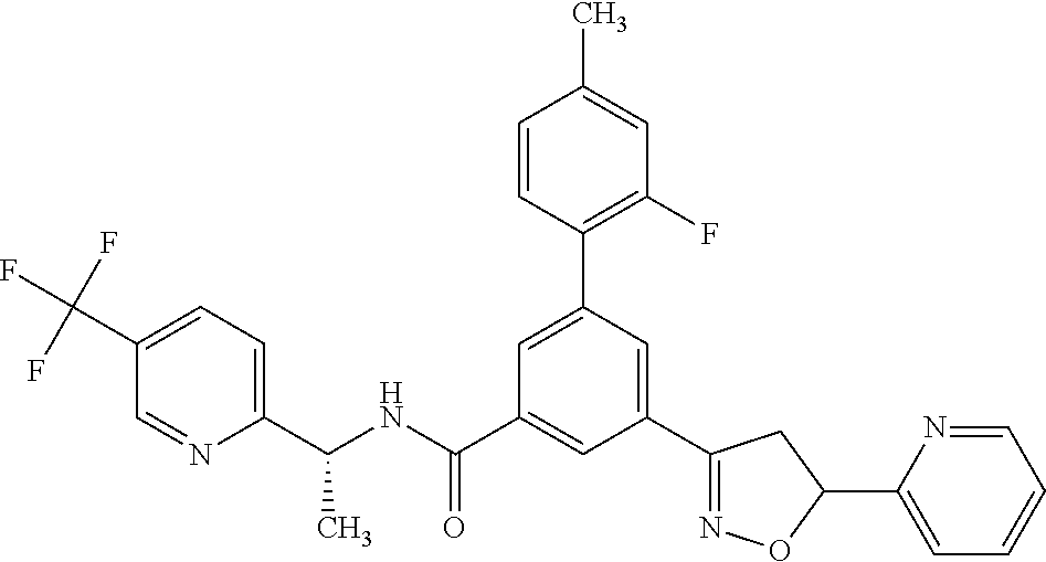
C1(C(NC(=O)C2=CC(C3=NOC(C4=CC=CC=N4)C3)=CC(C3=C(F)C=C(C)C=C3)=C2)C)=CC=C(C(F)(F)F)C=N1
